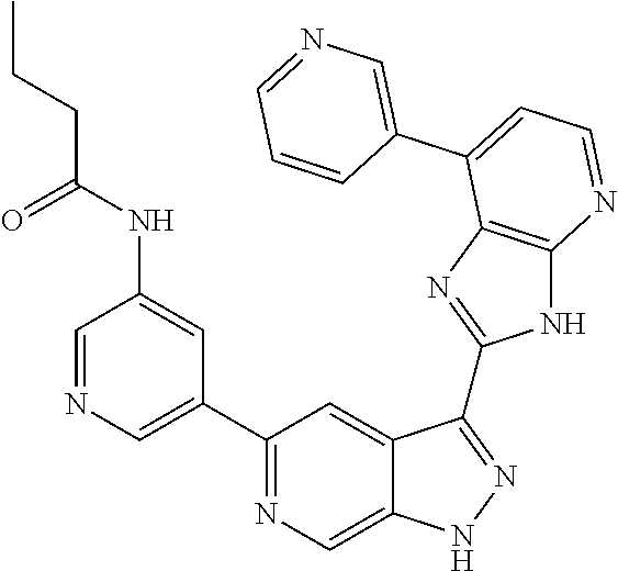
C1=NC=C(C2=NC=C3C(=C2)C(C2=NC4=C(N2)N=CC=C4C2=CN=CC=C2)=NN3)C=C1NC(CCC)=O
